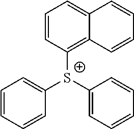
C1=CC=CC([S+](C2=CC=CC=C2)C2=C3C(=CC=C2)C=CC=C3)=C1
